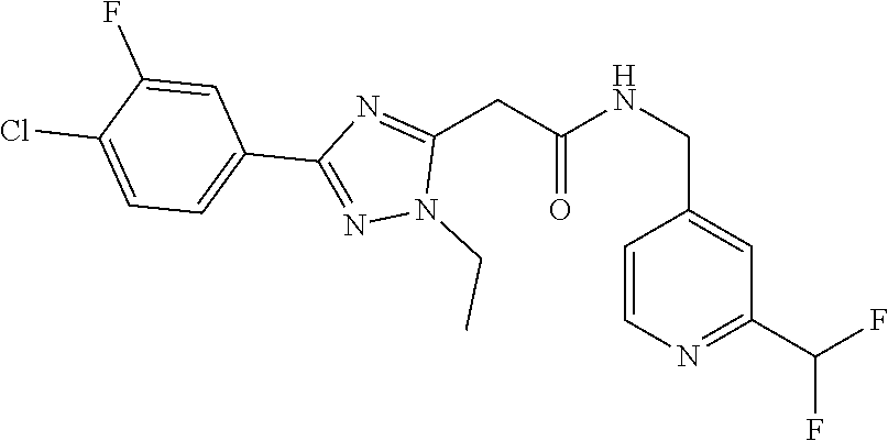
CCN1N=C(C2=CC=C(Cl)C(F)=C2)N=C1CC(=O)NCC1=CC(C(F)F)=NC=C1
